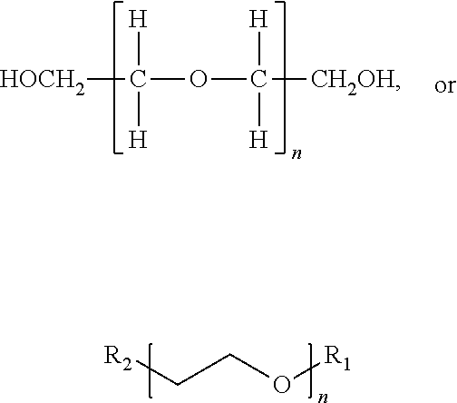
[R2]CCO[R1].[HOCH2]C(OC([CH2OH])([H])[H])([H])[H]
